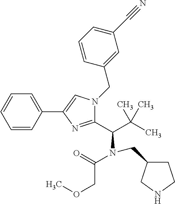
C1=CC(C2=CN(CC3=CC(C#N)=CC=C3)C(C(C(C)(C)C)N(C(=O)COC)CC3CCNC3)=N2)=CC=C1
